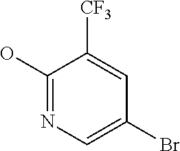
C1(O)=NC=C(Br)C=C1[CF3]
